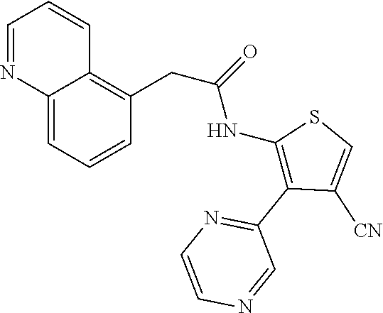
C12=CC=CC(CC(=O)NC3=C(C4=NC=CN=C4)C([CN])=CS3)=C1C=CC=N2
